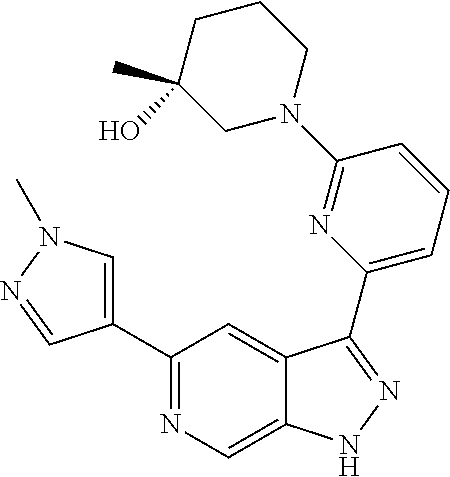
C1(C2=CN(C)N=C2)=NC=C2C(=C1)C(C1=CC=CC(N3CCCC(O)(C)C3)=N1)=NN2
